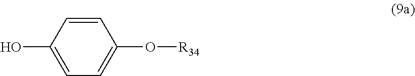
C1=C(O)C=CC(O[R34])=C1
